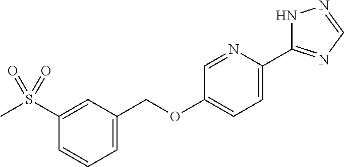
C1(COC2=CC=C(C3=NC=NN3)N=C2)=CC=CC(S(C)(=O)=O)=C1
